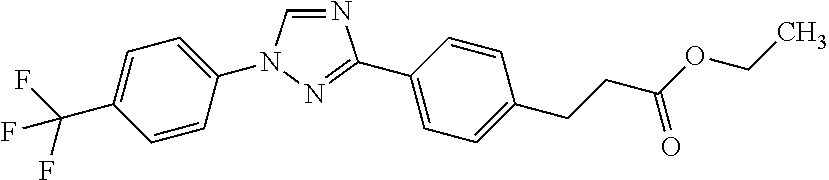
N1=CN(C2=CC=C(C(F)(F)F)C=C2)N=C1C1=CC=C(CCC(OCC)=O)C=C1
